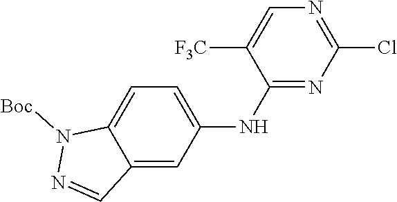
C1([F3C])=CN=C(Cl)N=C1NC1=CC=C2C(=C1)C=NN2[Boc]
